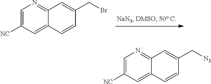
C1=C([NC])C=C2C(=N1)C=C(CBr)C=C2.C1=C([NC])C=C2C(=N1)C=C(C[N3])C=C2
